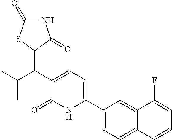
C1(C2=CC=C(C(C(C)C)C3C(=O)NC(=O)S3)C(=O)N2)=CC=C2C(=C1)C(F)=CC=C2
